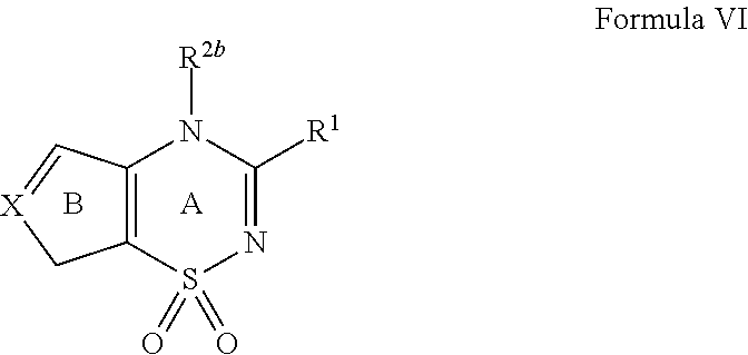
C12=C(S(=O)(=O)N=C([R1])N1[R2b])C[X]=C2.B.[A]
